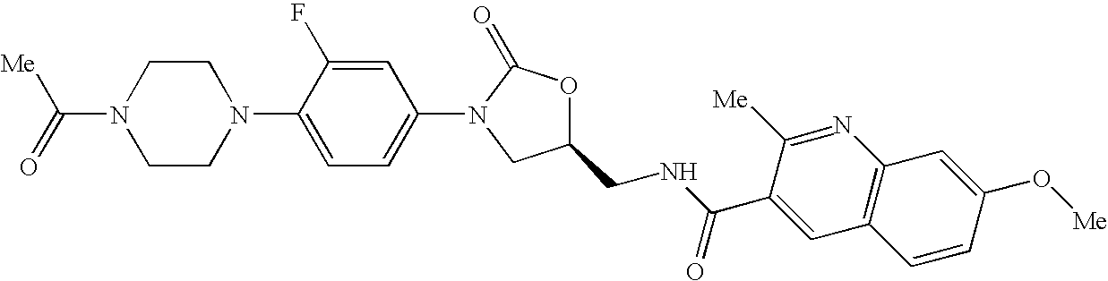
C1N(C2=CC=C(N3CC(CNC(C4=CC5=C(N=C4[Me])C=C(O[Me])C=C5)=O)OC3=O)C=C2F)CCN(C(=O)[Me])C1
